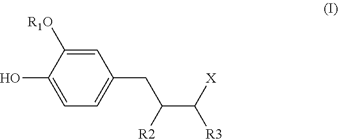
C1=C([R1O])C(O)=CC=C1CC([R2])C([X])[R3]
